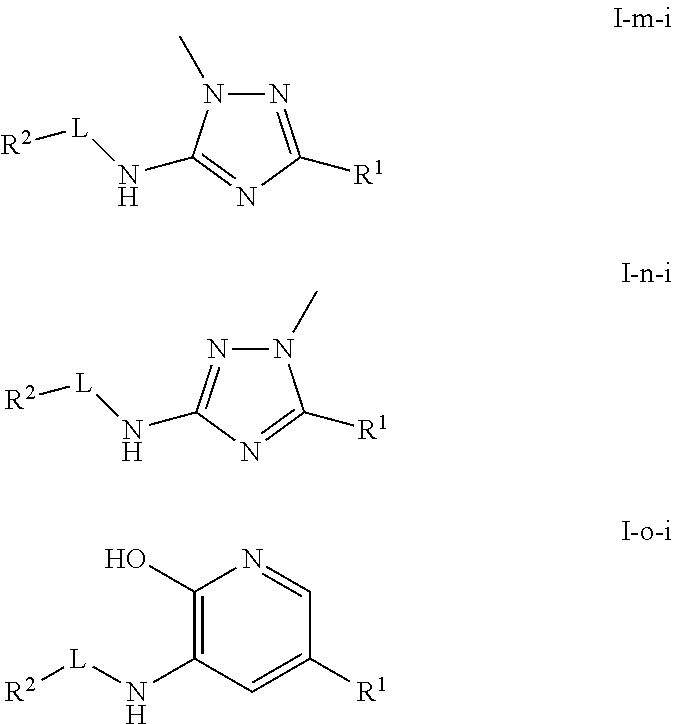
[L]([R2])NC1=C(O)N=CC([R1])=C1.[R2][L]NC1=NC([R1])=NN1C.[R2][L]NC1=NN(C)C([R1])=N1
